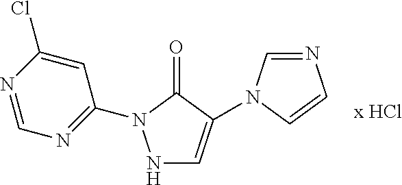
N1C=C(N2C=NC=C2)C(=O)N1C1=NC=NC(Cl)=C1
